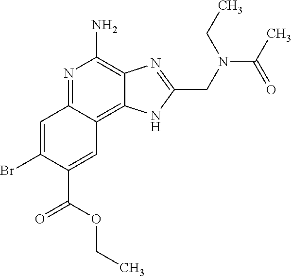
C1=C(Br)C(C(OCC)=O)=CC2=C3C(=C(N)N=C12)N=C(CN(C(C)=O)CC)N3
